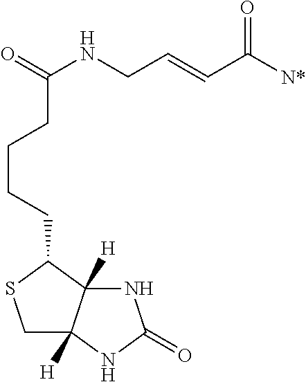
O=C(NCC=CC([N*])=O)CCCCC1SCC2([H])C1([H])NC(=O)N2
